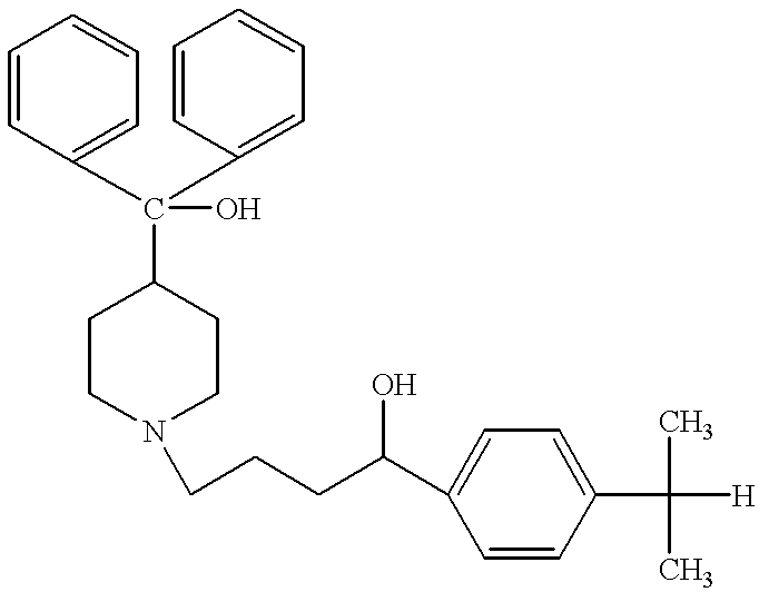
C1CN(CCCC(C2=CC=C(C(C)(C)[H])C=C2)O)CCC1C(C1=CC=CC=C1)(C1=CC=CC=C1)O
